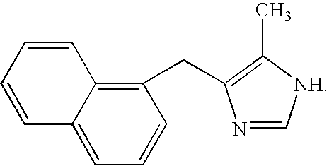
C1(CC2=C(C)[NH]C=N2)=C2C(=CC=C1)C=CC=C2
